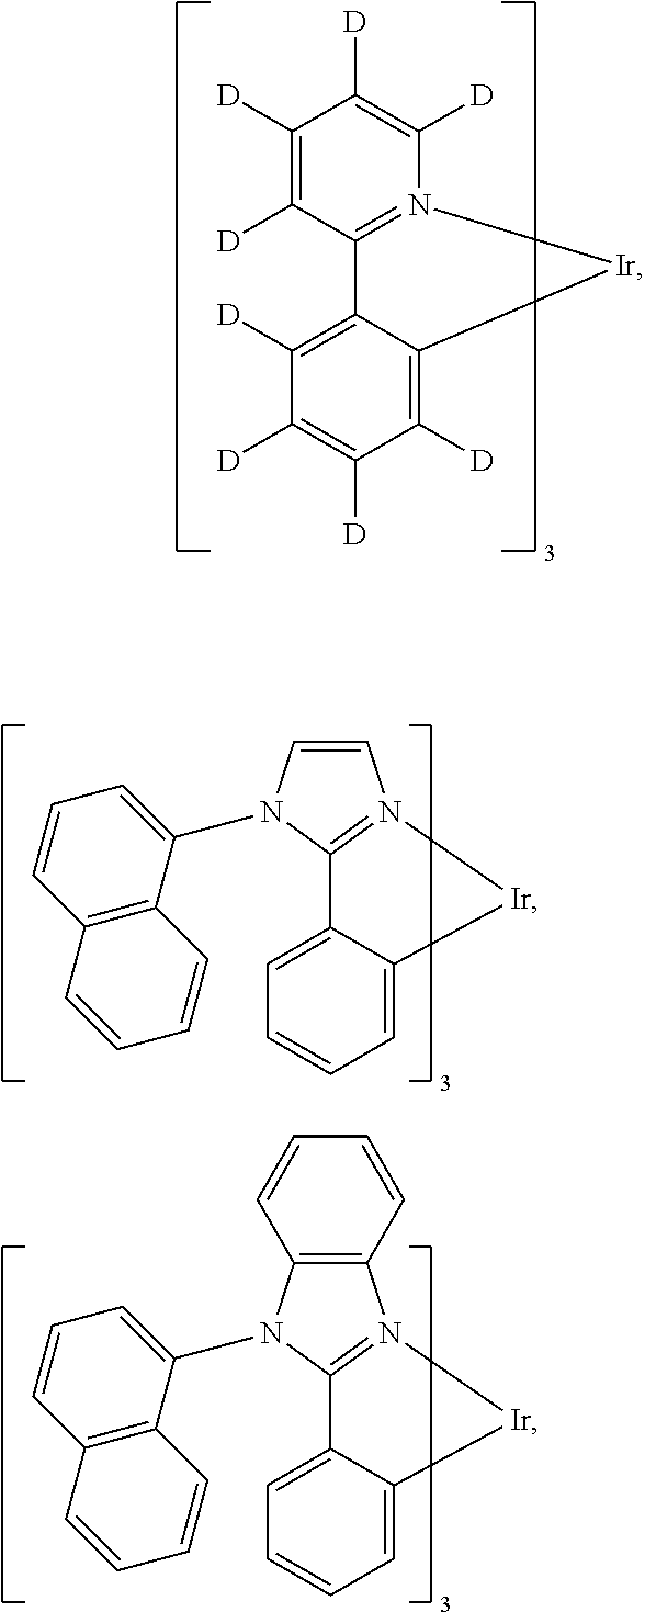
C1([D])=C([D])C2=N(C([D])=C1[D])[Ir]C1=C([D])C([D])=C([D])C([D])=C21.C1=CN(C2=CC=CC3=C2C=CC=C3)C2=N1[Ir]C1=CC=CC=C21.C12=C(N(C3=CC=CC4=C3C=CC=C4)C3=N1[Ir]C1=CC=CC=C31)C=CC=C2
